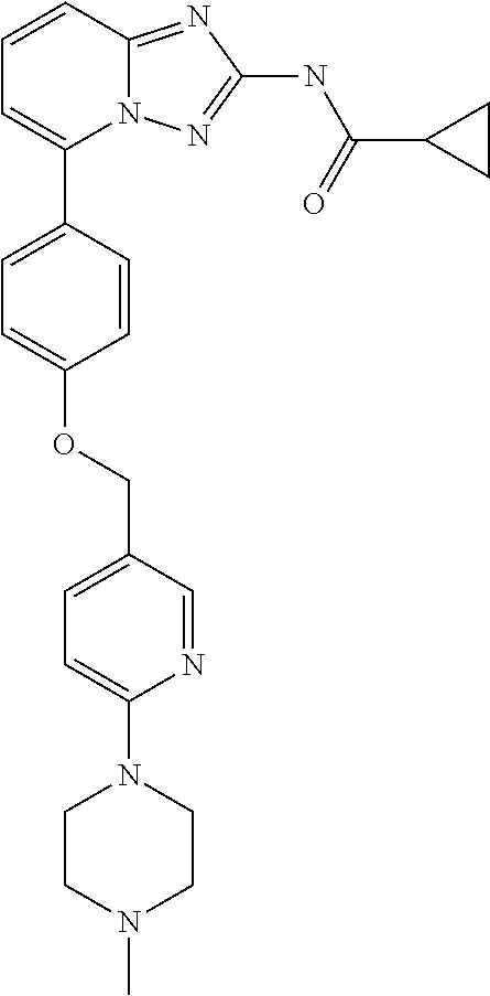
C1=CC2=NC(NC(C3CC3)=O)=NN2C(C2=CC=C(OCC3=CC=C(N4CCN(C)CC4)N=C3)C=C2)=C1
